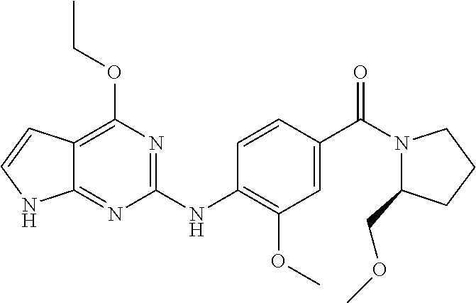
C12=NC(NC3=C(OC)C=C(C(N4C(COC)CCC4)=O)C=C3)=NC(OCC)=C1C=CN2
